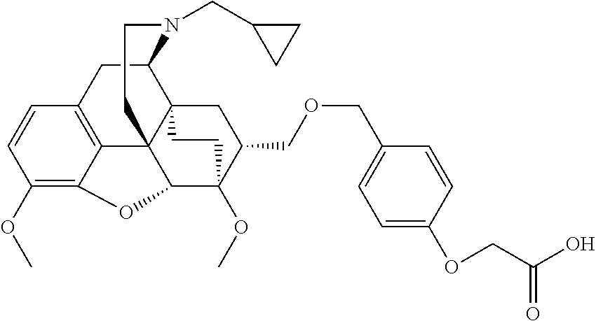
C1(OC)=C2C3=C(C=C1)CC1C45C3(C(C(OC)(C(COCC3=CC=C(OCC(O)=O)C=C3)C4)CC5)O2)CCN1CC1CC1
